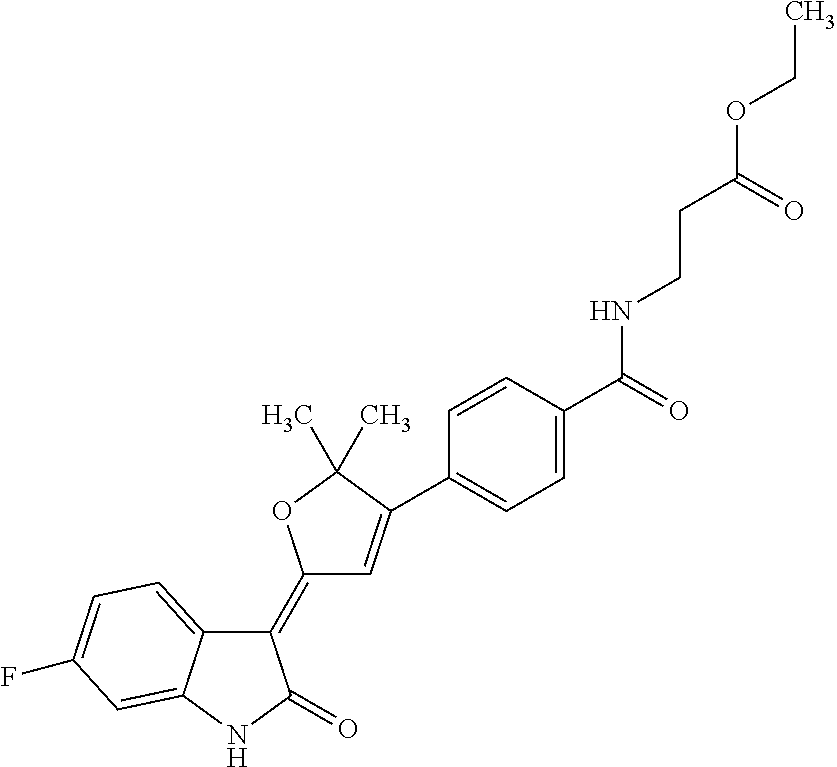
C1(=C2C=C(C3=CC=C(C(=O)NCCC(OCC)=O)C=C3)C(C)(C)O2)C2=CC=C(F)C=C2NC1=O
